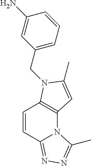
C1=CC2=NN=C(C)N2C2=C1N(CC1=CC=CC(N)=C1)C(C)=C2
